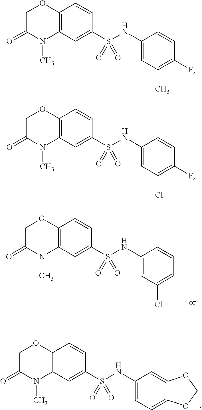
C12=C(C=C(S(NC3=CC(Cl)=CC=C3)(=O)=O)C=C1)N(C)C(=O)CO2.C12=C(C=C(S(NC3=CC=C4C(=C3)OCO4)(=O)=O)C=C1)N(C)C(=O)CO2.C12=C(C=C(S(NC3=CC(C)=C(F)C=C3)(=O)=O)C=C1)N(C)C(=O)CO2.C12=C(C=C(S(NC3=CC(Cl)=C(F)C=C3)(=O)=O)C=C1)N(C)C(=O)CO2
